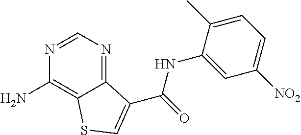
C12=NC=NC(N)=C1SC=C2C(NC1=CC([NO2])=CC=C1C)=O
